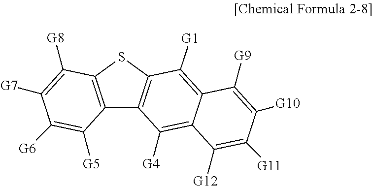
C12=C(SC3=C1C([G4])=C1C(=C3[G1])C([G9])=C([G10])C([G11])=C1[G12])C([G8])=C([G7])C([G6])=C2[G5]
